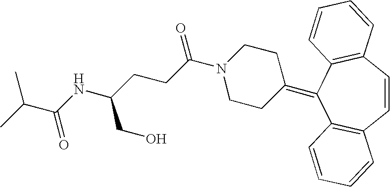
C1=CC2=C(C(=C3CCN(C(CCC(NC(C(C)C)=O)CO)=O)CC3)C3=C1C=CC=C3)C=CC=C2
